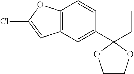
C12=C(C=C(C3(CC)OCCO3)C=C1)C=C(Cl)O2
